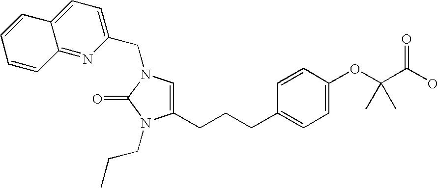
C1(CN2C(=O)N(CCC)C(CCCC3=CC=C(OC(C(O)=O)(C)C)C=C3)=C2)=CC=C2C(=N1)C=CC=C2
